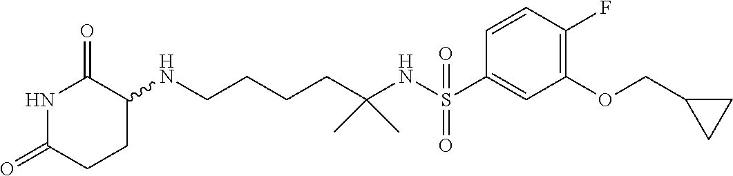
N1C(=O)CCC(NCCCCC(NS(C2=CC(OCC3CC3)=C(F)C=C2)(=O)=O)(C)C)C1=O
